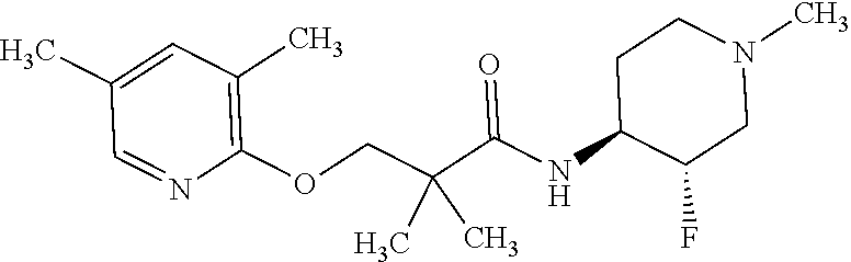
C1(C)=CC(C)=C(OCC(C(NC2C(F)CN(C)CC2)=O)(C)C)N=C1
